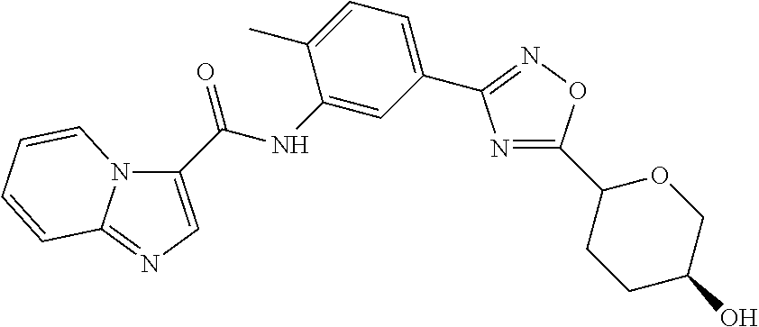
C1(C(NC2=CC(C3=NOC(C4CCC(O)CO4)=N3)=CC=C2C)=O)=CN=C2N1C=CC=C2
